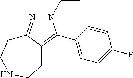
N1(CC)N=C2C(=C1C1=CC=C(F)C=C1)CCNCC2
